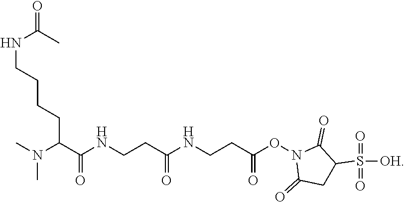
N(CCCCC(C(NCCC(=O)NCCC(=O)ON1C(=O)CC(S([OH])(=O)=O)C1=O)=O)N(C)C)C(=O)C
